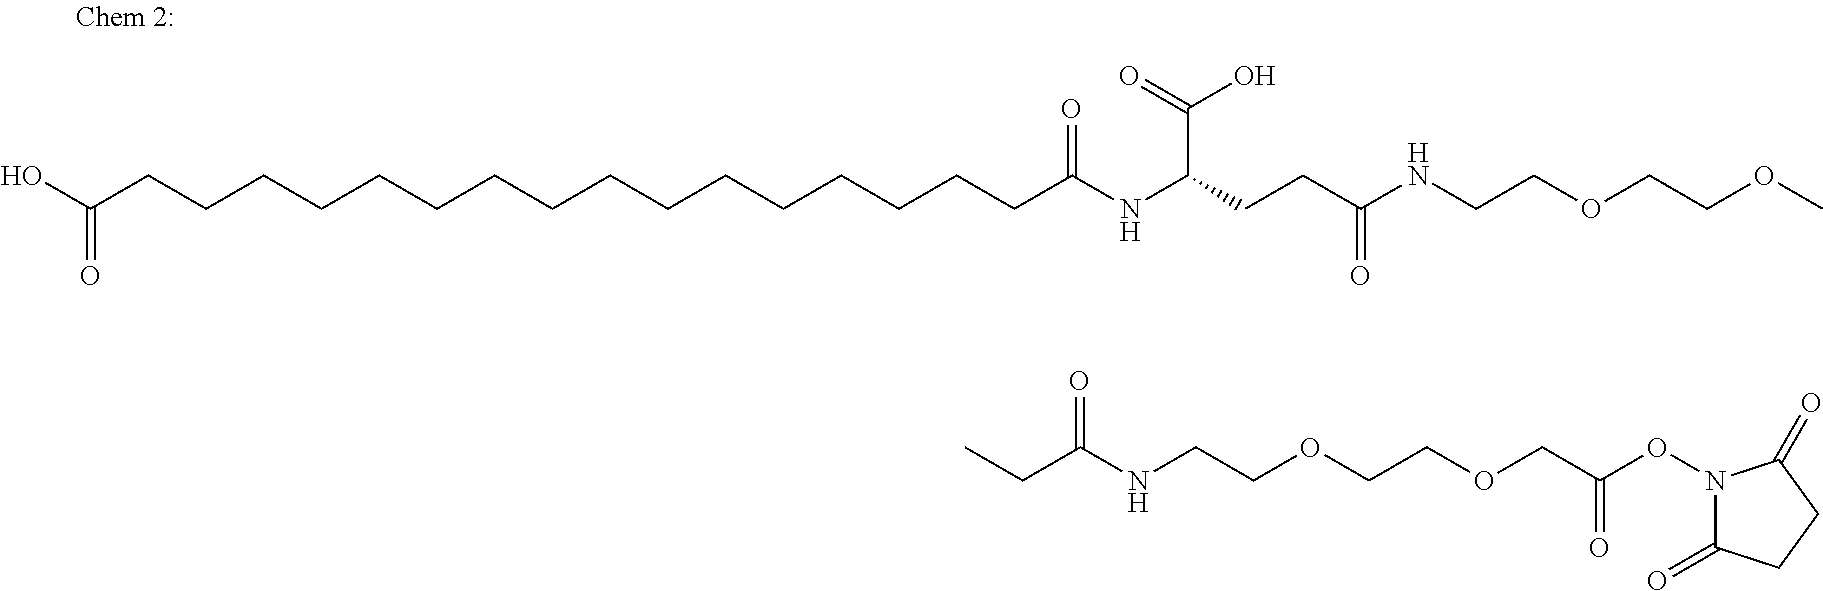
OC(CCCCCCCCCCCCCCCCC(NC(CCC(NCCOCCOC)=O)C(=O)O)=O)=O.CCC(NCCOCCOCC(ON1C(=O)CCC1=O)=O)=O
